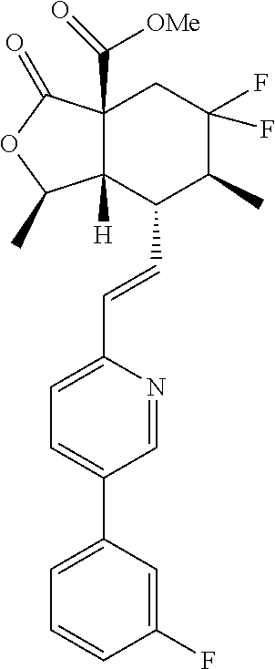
C1(C=CC2=CC=C(C3=CC=CC(F)=C3)C=N2)C2([H])C(C([OMe])=O)(CC(F)(F)C1C)C(=O)OC2C
